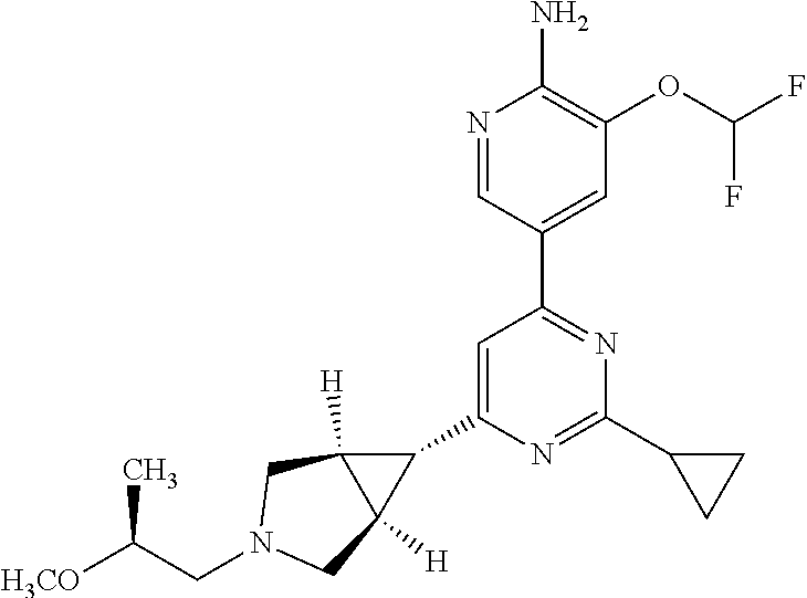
N1=CC(C2=NC(C3CC3)=NC(C3C4([H])C3([H])CN(CC([H3CO])C)C4)=C2)=CC(OC(F)F)=C1N
